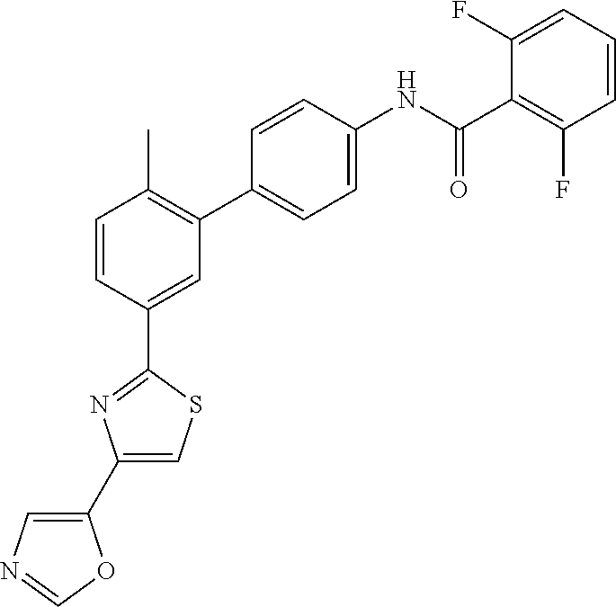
C1=CC(C2=NC(C3=CN=CO3)=CS2)=CC(C2=CC=C(NC(C3=C(F)C=CC=C3F)=O)C=C2)=C1C
